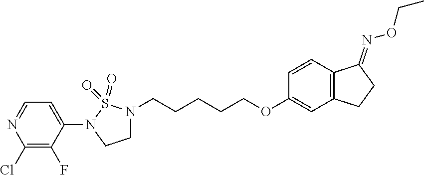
C1(N2CCN(CCCCCOC3=CC4=C(C=C3)C(=NOCC)CC4)S2(=O)=O)=CC=NC(Cl)=C1F
